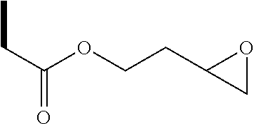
O=C(OCCC1OC1)CC
